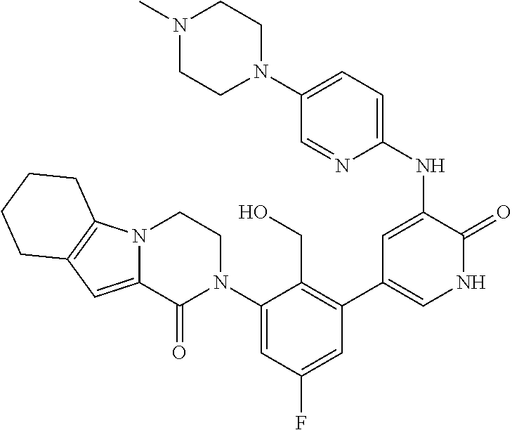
N12C(=CC3=C1CCCC3)C(=O)N(C1=CC(F)=CC(C3=CNC(=O)C(NC4=CC=C(N5CCN(C)CC5)C=N4)=C3)=C1CO)CC2
